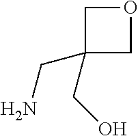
NCC1(CO)COC1
